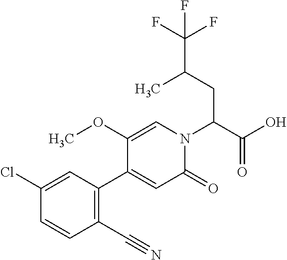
ClC1=CC(C2=CC(=O)N(C(C(O)=O)CC(C)C(F)(F)F)C=C2OC)=C(C#N)C=C1
